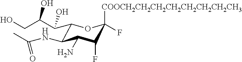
C1(C(C(CO)O)O)C(NC(C)=O)C(N)C(F)C([COOCH2CH2CH2CH2CH2CH2CH2CH3])(F)O1
